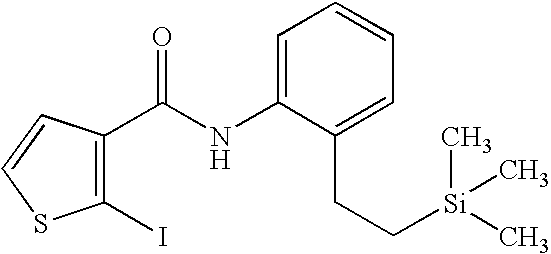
C1(I)=C(C(NC2=CC=CC=C2CC[Si](C)(C)C)=O)C=CS1
